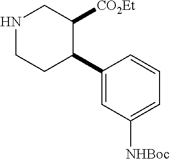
C1(C2C([CO2Et])CNCC2)=CC([NHBoc])=CC=C1
